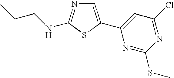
C1=C(C2=CC(Cl)=NC(SC)=N2)SC(NCCC)=N1
